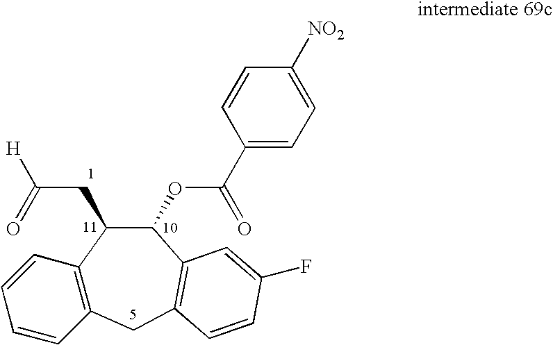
C12=C(CC3=C(C(OC(C4=CC=C([NO2])C=C4)=O)C1CC([H])=O)C=C(F)C=C3)C=CC=C2
